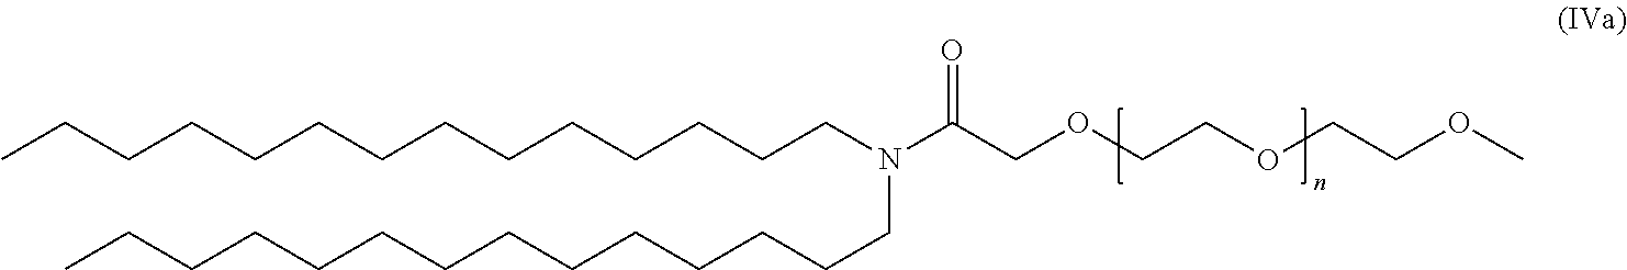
C(CCCCCCCCCCCN(C(COCCOCCOC)=O)CCCCCCCCCCCCCC)CC
